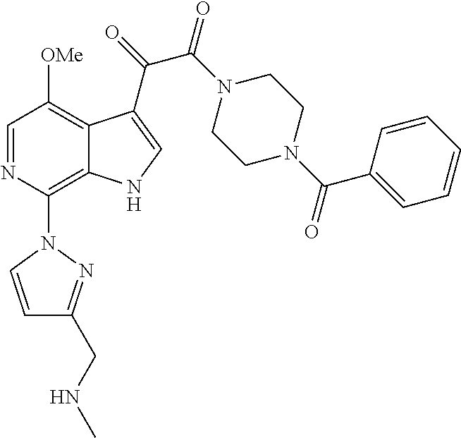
C1=NC(N2C=CC(CNC)=N2)=C2C(=C1[OMe])C(C(C(=O)N1CCN(C(C3=CC=CC=C3)=O)CC1)=O)=CN2
